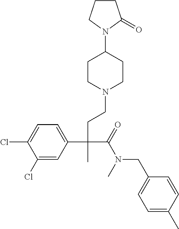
C1(Cl)=CC(C(CCN2CCC(N3CCCC3=O)CC2)(C(=O)N(CC2=CC=C(C)C=C2)C)C)=CC=C1Cl
